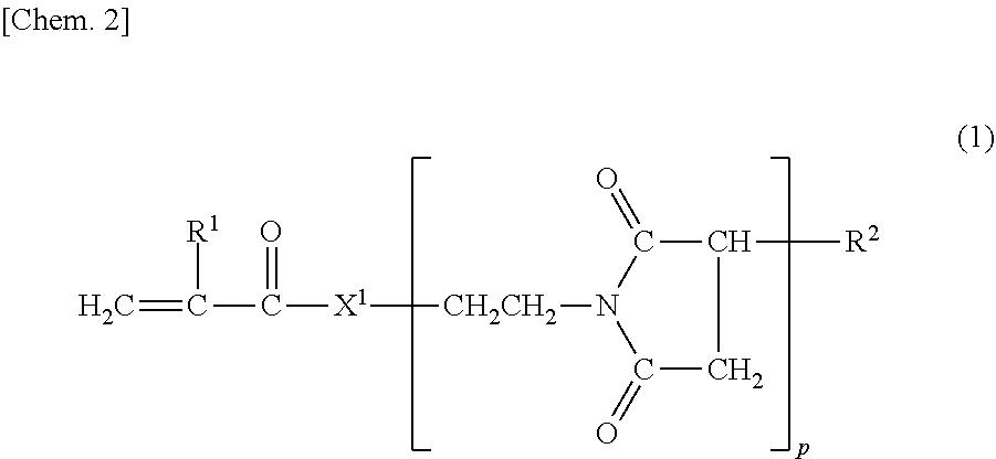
C=C([R1])C(=O)[X1][CH2CH2]N1C(=O)CC([R2])C1=O
